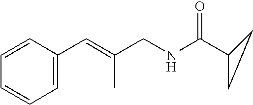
C1=CC=CC=C1C=C(CNC(C1CC1)=O)C
